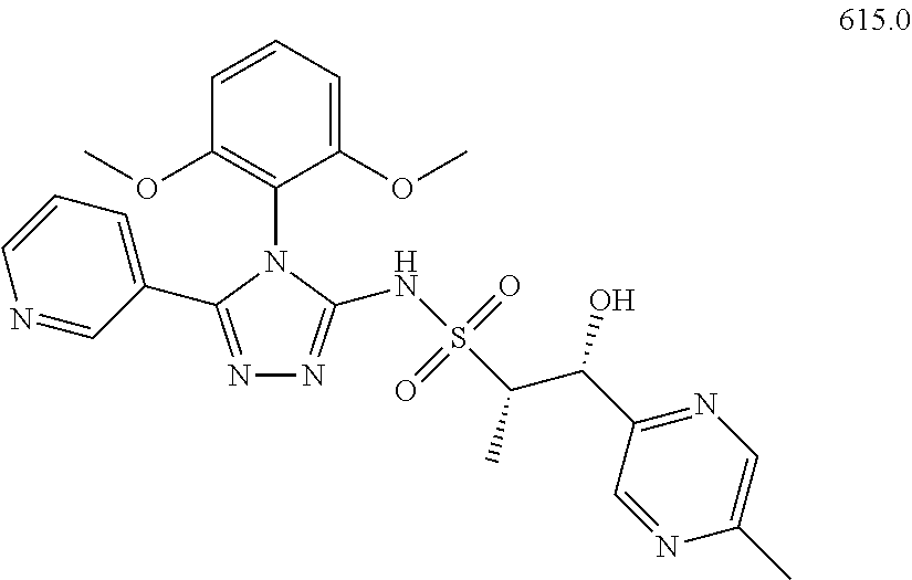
C1=CC=C(OC)C(N2C(C3=CC=CN=C3)=NN=C2NS(=O)(=O)C(C(O)C2=NC=C(C)N=C2)C)=C1OC
